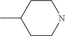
C1NCCC(C)C1
